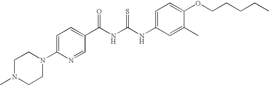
C(NC(NC1=CC=C(OCCCCC)C(C)=C1)=S)(=O)C1=CC=C(N2CCN(C)CC2)N=C1
